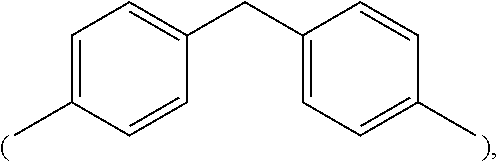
C1=C(C)C=CC(CC2=CC=C(C)C=C2)=C1
